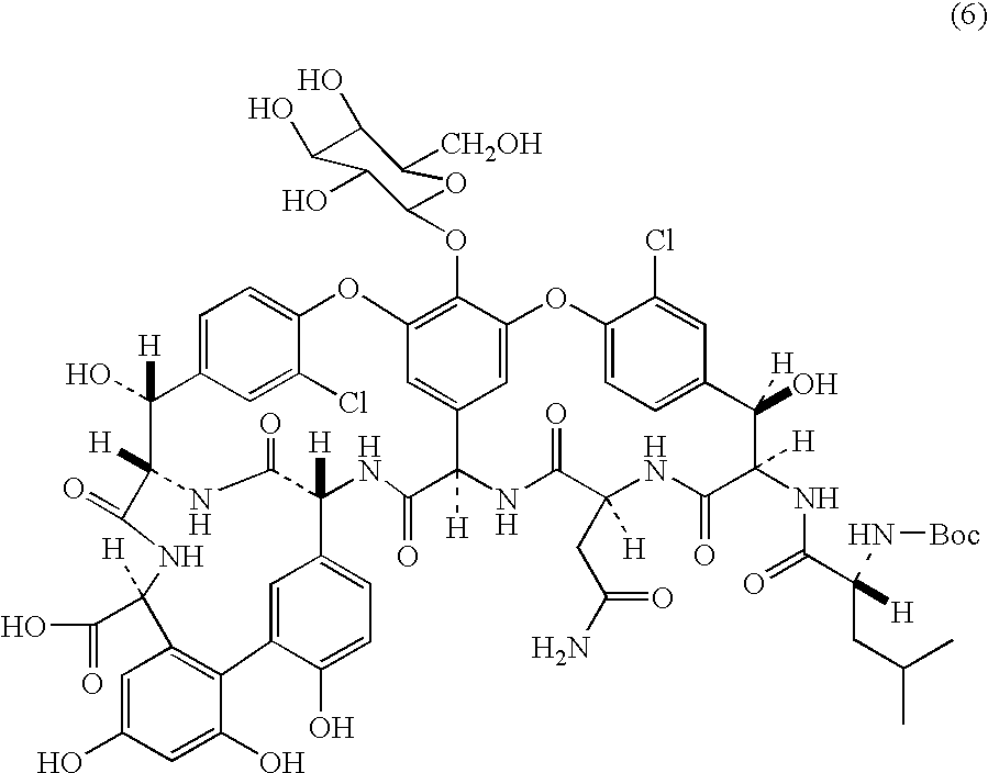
C1=C2C=C(Cl)C(=C1)OC1=C(OC3C(O)C(O)C(O)C([CH2OH])O3)C3=CC(=C1)C([H])(C(=O)NC1([H])C(=O)NC([H])(C2(O)[H])C(=O)NC([H])(C(O)=O)C2=C(C(O)=CC(O)=C2)C2=CC1=CC=C2O)NC(=O)C(CC(N)=O)([H])NC(=O)C(NC(C(CC(C)C)([H])N[Boc])=O)([H])C(O)([H])C1=CC=C(O3)C(Cl)=C1
